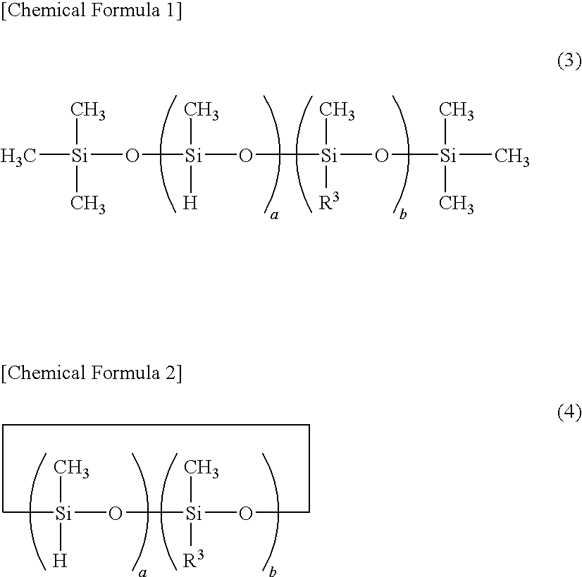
C[Si](O[Si](O[Si](O[Si](C)(C)C)(C)[R3])([H])C)(C)C.C[Si](O[Si](OC)(C)[R3])([H])C
